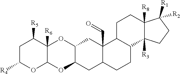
C1C([R4])OC2C([R6])(C1[R5])OC1C(O2)CC2C(C=O)(C1)C1C(CC2)C2([R3])C([R8])(CC1)C([R2])([R1])CC2
